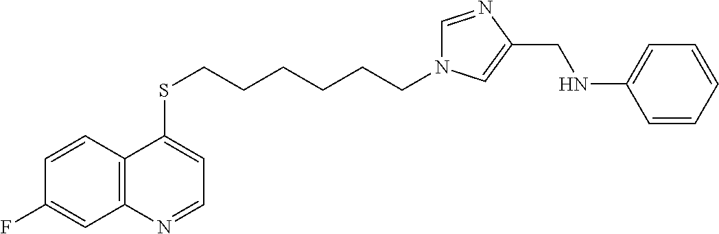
C12=C(C=CC(F)=C1)C(SCCCCCCN1C=NC(CNC3=CC=CC=C3)=C1)=CC=N2
